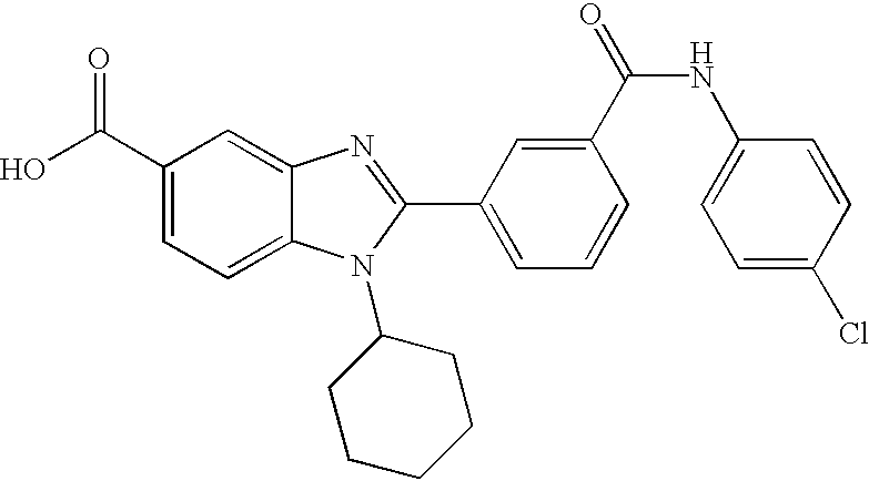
OC(C1=CC=C2C(=C1)N=C(C1=CC=CC(C(=O)NC3=CC=C(Cl)C=C3)=C1)N2C1CCCCC1)=O
